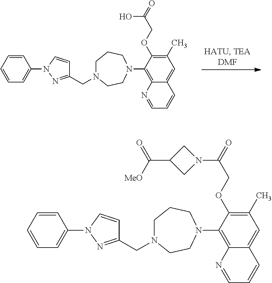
C1N(CC2=NN(C3=CC=CC=C3)C=C2)CCN(C2=C3C(=CC(C)=C2OCC(O)=O)C=CC=N3)CC1.C1N(CC2=NN(C3=CC=CC=C3)C=C2)CCN(C2=C3C(=CC(C)=C2OCC(N2CC(C([MeO])=O)C2)=O)C=CC=N3)CC1
